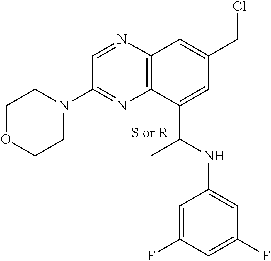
C1OCCN(C2=NC3=C(N=C2)C=C(CCl)C=C3C(C)NC2=CC(F)=CC(F)=C2)C1
